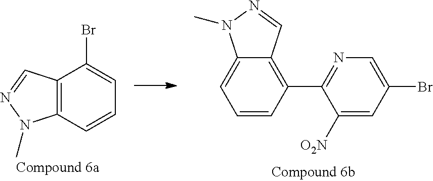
C1=C(Br)C=C([O2N])C(C2=C3C(=CC=C2)N(C)N=C3)=N1.C12=C(C=CC=C1Br)N(C)N=C2
